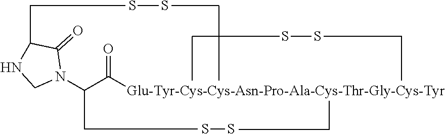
C(C([Glu-Tyr-Cys-Cys-Asn-Pro-Ala-Cys-Thr-Gly-Cys-Tyr])=O)(N1C(=O)C(C)NC1)C.SS.SS.SS
